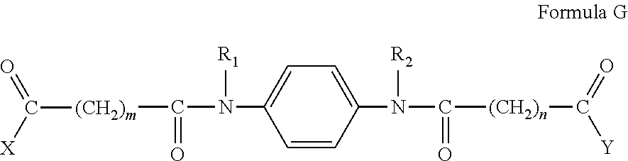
C1=CC(N([R2])C([(CH2)n]C([Y])=O)=O)=CC=C1N([R1])C([(CH2)m]C([X])=O)=O
